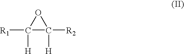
[R1]C1([H])C([R2])([H])O1
